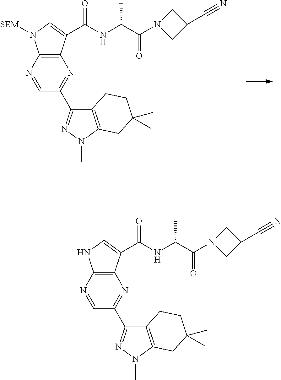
C12=C(C(C(NC(C(=O)N3CC(C#N)C3)C)=O)=CN1[SEM])N=C(C1=NN(C)C3=C1CCC(C)(C)C3)C=N2.C12=C(C(C(NC(C(=O)N3CC(C#N)C3)C)=O)=CN1)N=C(C1=NN(C)C3=C1CCC(C)(C)C3)C=N2
